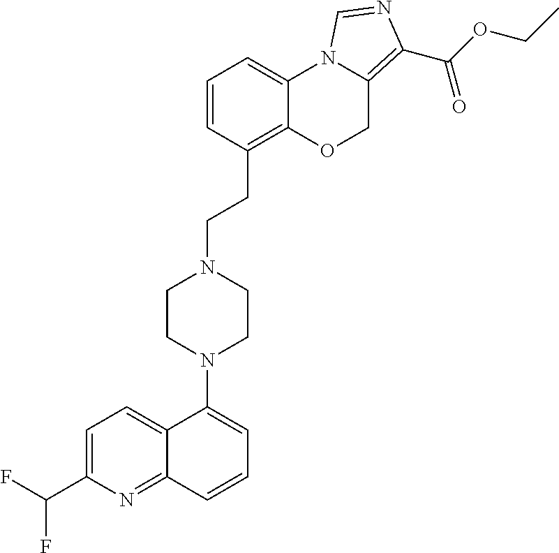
C1=C(C(F)F)N=C2C(=C1)C(N1CCN(CCC3=C4C(=CC=C3)N3C(=C(C(OCC)=O)N=C3)CO4)CC1)=CC=C2
